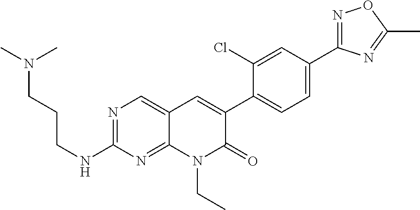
N1=C(C2=CC=C(C3=CC4=CN=C(NCCCN(C)C)N=C4N(CC)C3=O)C(Cl)=C2)N=C(C)O1
